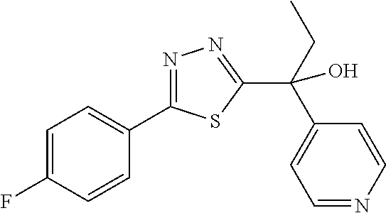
C1=C(F)C=CC(C2=NN=C(C(O)(C3=CC=NC=C3)CC)S2)=C1
